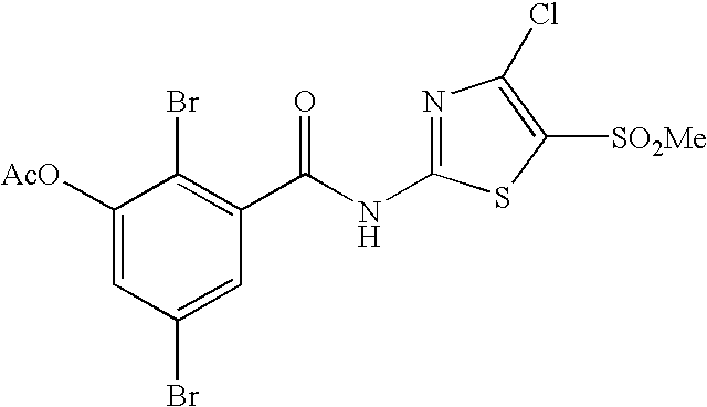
C1([AcO])=CC(Br)=CC(C(NC2=NC(Cl)=C([SO2Me])S2)=O)=C1Br
